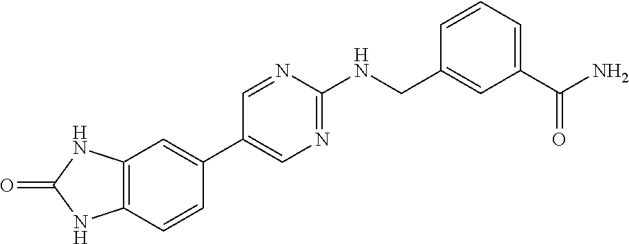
C12=C(C=CC(C3=CN=C(NCC4=CC(C(N)=O)=CC=C4)N=C3)=C1)NC(=O)N2
